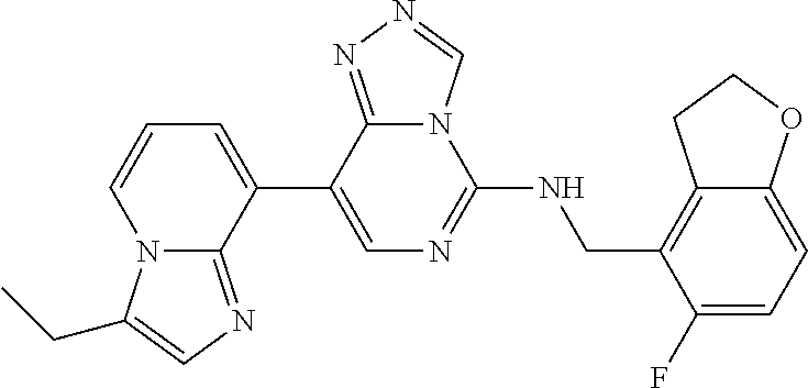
N12C(=NC=C1CC)C(C1=CN=C(NCC3=C4C(=CC=C3F)OCC4)N3C1=NN=C3)=CC=C2
